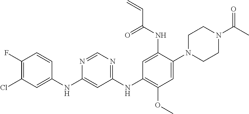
C1(NC2=CC(Cl)=C(F)C=C2)=CC(NC2=C(OC)C=C(N3CCN(C(=O)C)CC3)C(NC(C=C)=O)=C2)=NC=N1
